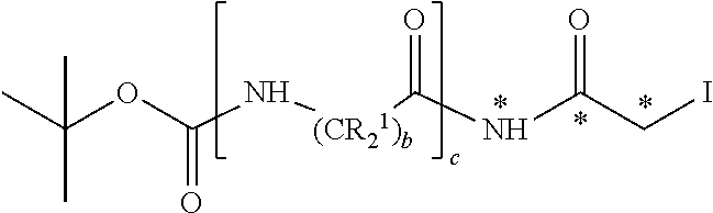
N([(CR21)b]C(=O)NC(CI)=O)C(OC(C)(C)C)=O
